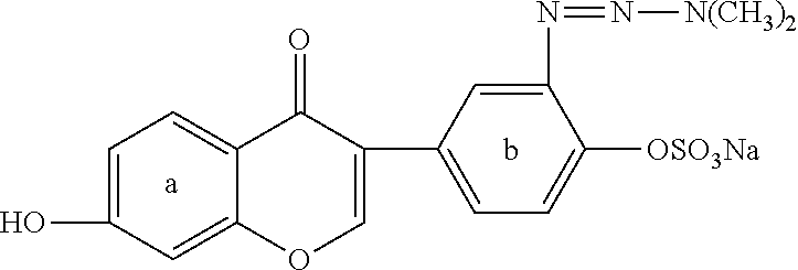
[a].b.C1=C(O)C=C2C(=C1)C(=O)C(C1=CC=C([OSO3Na])C(N=N[N(CH3)2])=C1)=CO2
